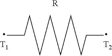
CCCCCCCCCCCCCCC.[T1].[T2].[R]
